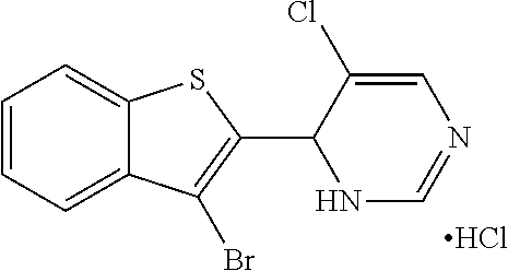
C1=CC=C2C(=C1)SC(C1NC=NC=C1Cl)=C2Br.Cl
